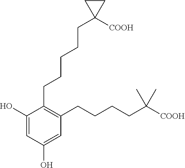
C1=C(O)C(CCCCCC2([COOH])CC2)=C(CCCCC(C)(C)[COOH])C=C1O
